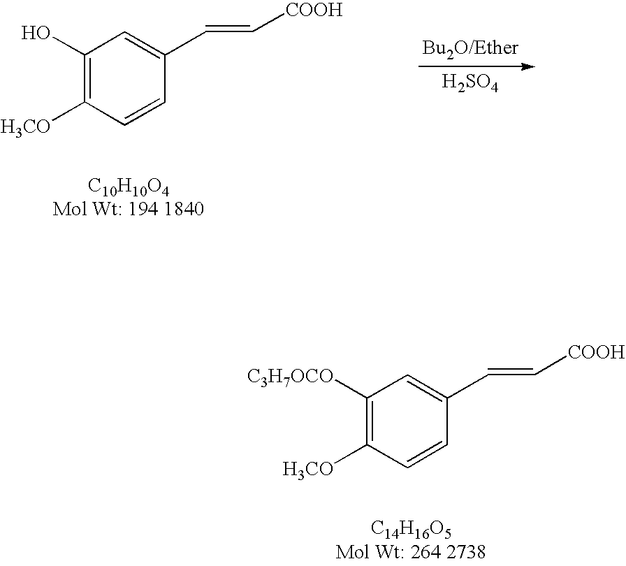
[H2SO4].C1(O)=C([H3CO])C=CC(C=C[COOH])=C1.C1([C3H7OCO])=C([H3CO])C=CC(C=C[COOH])=C1
